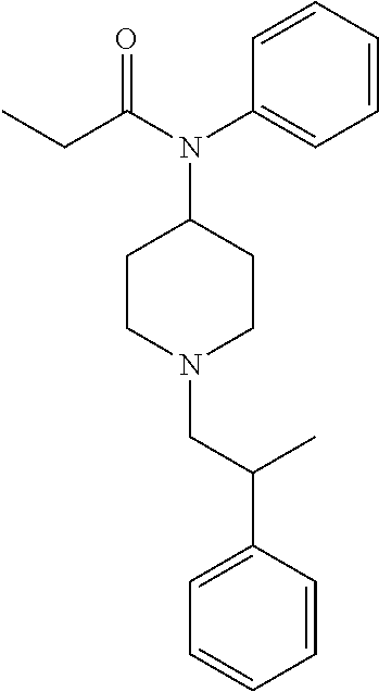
C1=CC=CC(N(C(CC)=O)C2CCN(CC(C3=CC=CC=C3)C)CC2)=C1
